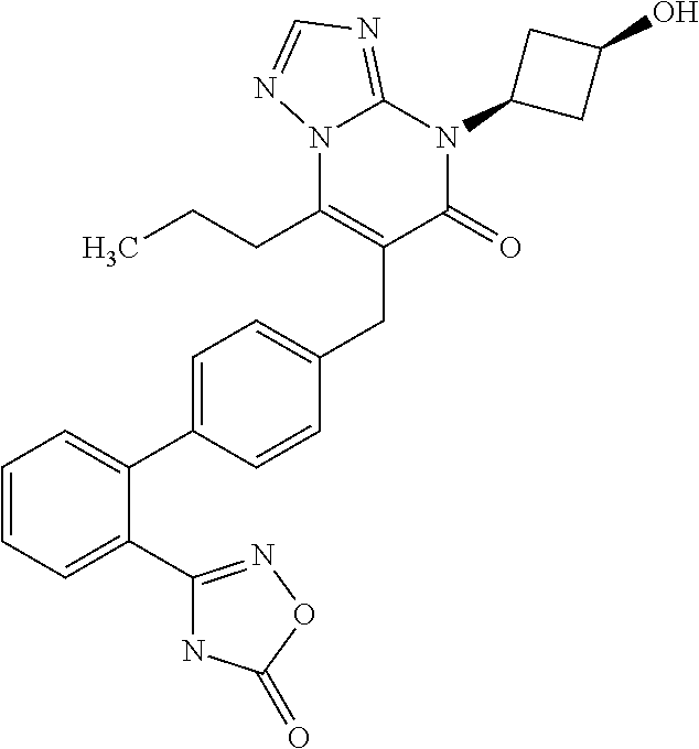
C(C1=C(CCC)N2C(=NC=N2)N(C2CC(O)C2)C1=O)C1=CC=C(C2=CC=CC=C2C2=NOC(=O)N2)C=C1
